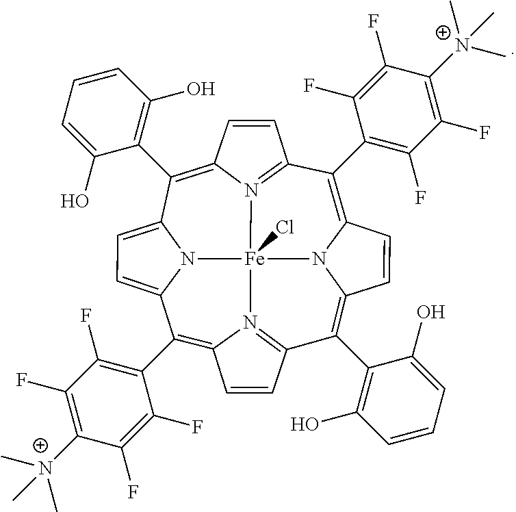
C1(C2=C(F)C(F)=C([N+](C)(C)C)C(F)=C2F)=C2N3C(=C(C4=C(O)C=CC=C4O)C4=N5C(=C(C6=C(F)C(F)=C([N+](C)(C)C)C(F)=C6F)C6=CC=C7N6[Fe]35(Cl)N3=C1C=CC3=C7C1=C(O)C=CC=C1O)C=C4)C=C2
